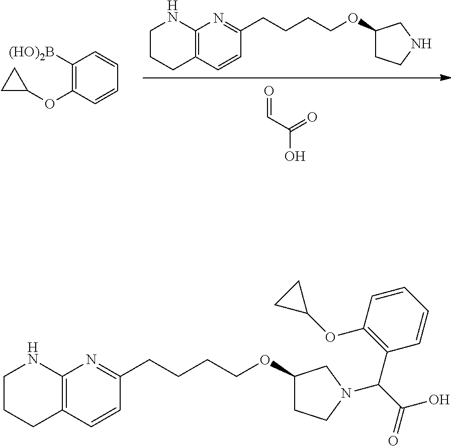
C1(CCCCOC2CCNC2)=NC2=C(C=C1)CCCN2.O=CC(O)=O.C1([(HO)2B])=C(OC2CC2)C=CC=C1.C1(CCCCOC2CCN(C(C(O)=O)C3=C(OC4CC4)C=CC=C3)C2)=NC2=C(C=C1)CCCN2
